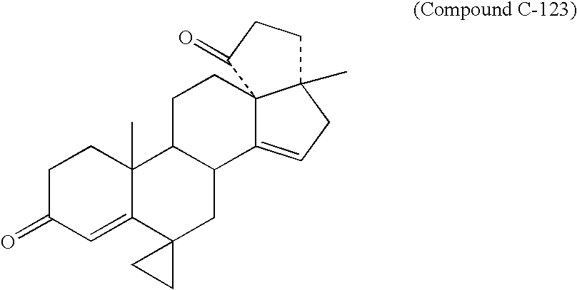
C1C(=O)C=C2C(C)(C1)C1C(CC23CC3)C2=CCC3(C)C2(CC1)C(=O)CC3
